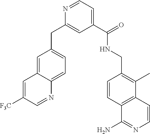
C1(C(NCC2=C(C)C3=C(C=C2)C(N)=NC=C3)=O)=CC=NC(CC2=CC=C3C(=C2)C=C([F3C])C=N3)=C1
